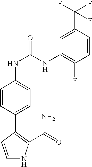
C1=CC(C2=CC=C(NC(=O)NC3=C(F)C=CC(C(F)(F)F)=C3)C=C2)=C(C(=O)N)N1
